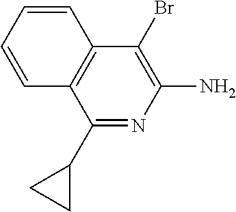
C1(C2CC2)=NC(N)=C(Br)C2=C1C=CC=C2
